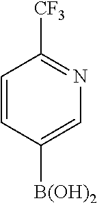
C1=CC([B(OH)2])=CN=C1[CF3]
